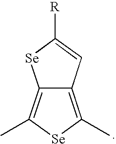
C12=C(C)[Se]C(C)=C1C=C([R])[Se]2
